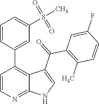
C1=CN=C2C(=C1C1=CC(S(=O)(=O)C)=CC=C1)C(C(=O)C1=C(C)C=CC(F)=C1)=CN2
